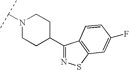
N1(C(C)C)CCC(C2=NSC3=C2C=CC(F)=C3)CC1
